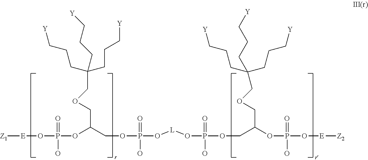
[Z1][E]OP(O)(=O)OC(COP(O)(=O)O[L]OP(O)(OCC(OP(O)(O[E][Z2])=O)COCC(CCC[Y])(CCC[Y])CCC[Y])=O)COCC(CCC[Y])(CCC[Y])CCC[Y]
